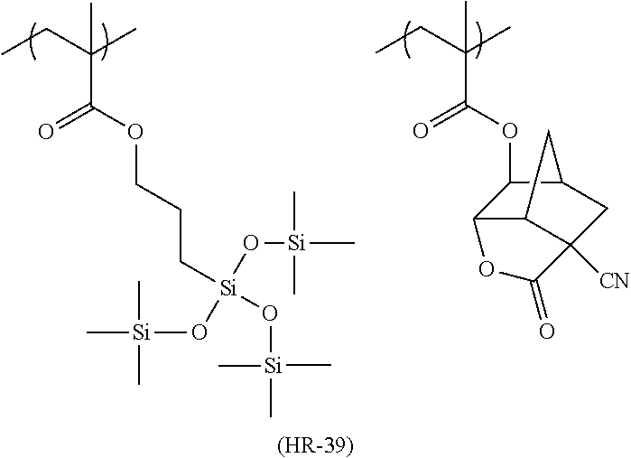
[(HR-39)].CCC(C)(C)C(OC1C2C3C([CN])(CC1C3)C(=O)O2)=O.CCC(C)(C)C(OCCC[Si](O[Si](C)(C)C)(O[Si](C)(C)C)O[Si](C)(C)C)=O
